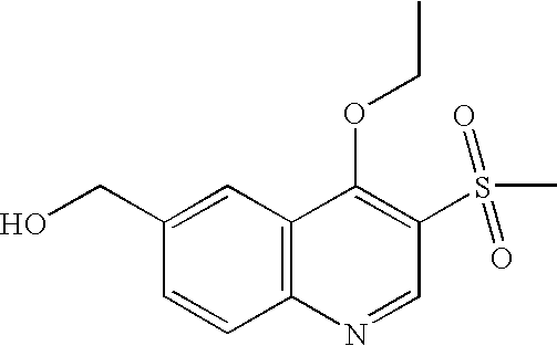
C1(CO)=CC2=C(C=C1)N=CC(S(C)(=O)=O)=C2OCC
